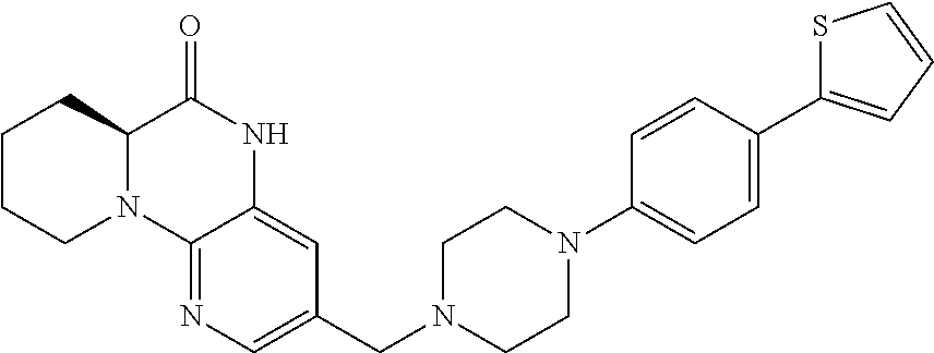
C12=NC=C(CN3CCN(C4=CC=C(C5=CC=CS5)C=C4)CC3)C=C1NC(=O)C1N2CCCC1
